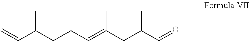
C=CC(CCC=C(CC(C=O)C)C)C
